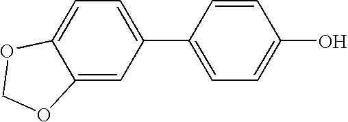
C1(C2=CC=C(O)C=C2)=CC=C2C(=C1)OCO2
